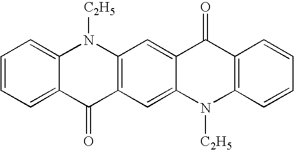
C1=CC=C2C(=C1)N([C2H5])C1=C(C2=O)C=C2C(=C1)C(=O)C1=C(N2[C2H5])C=CC=C1
